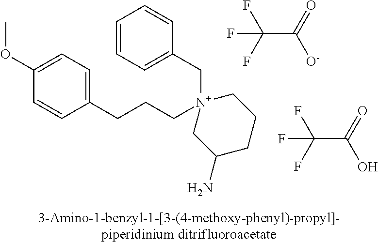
C1(OC)=CC=C(CCC[N+]2(CC3=CC=CC=C3)CC(N)CCC2)C=C1.C(C(=O)O)(F)(F)F.C(C(=O)[O-])(F)(F)F
